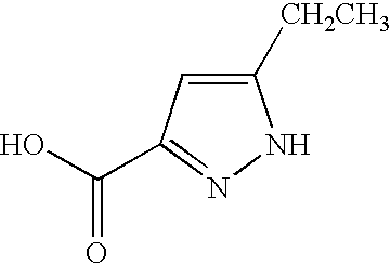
C1([CH2CH3])=CC(C(O)=O)=NN1
